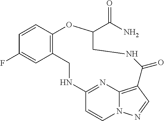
C1=CC2=C(C=C1F)CNC1=NC3=C(C=NN3C=C1)C(=O)NCC(C(N)=O)O2
